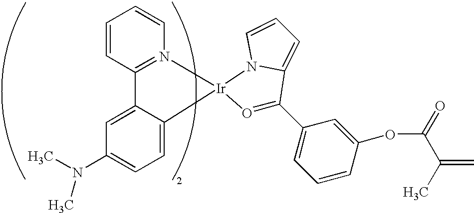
C1=CC2=N(C=C1)[Ir]1(C3=CC=C(N(C)C)C=C23)N2C(=CC=C2)C(C2=CC=CC(OC(=O)C(C)=C)=C2)=O1
